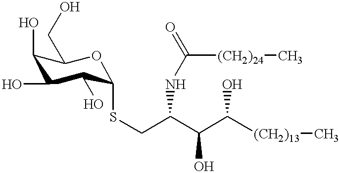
C1(O)C(CO)OC(SCC(C(C([(CH2)13]C)O)O)NC(=O)[(CH2)24]C)C(O)C1O
